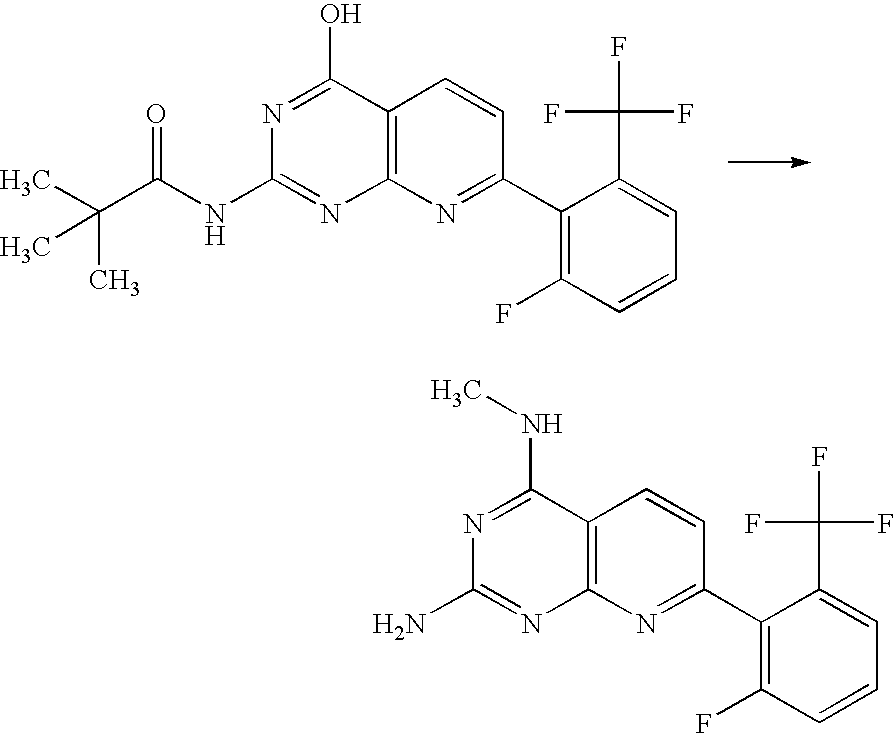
N1=C(O)C2=C(N=C1NC(C(C)(C)C)=O)N=C(C1=C(F)C=CC=C1C(F)(F)F)C=C2.N1=C(NC)C2=C(N=C1N)N=C(C1=C(F)C=CC=C1C(F)(F)F)C=C2
